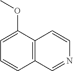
C1=C(OC)C2=C(C=C1)C=NC=C2
